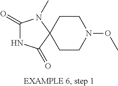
C1CN(OC)CCC12C(=O)NC(=O)N2C
